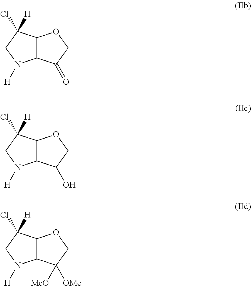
C12C(C(=O)CO1)N([H])CC2(Cl)[H].C12C(C(O)CO1)N([H])CC2(Cl)[H].C12C(C([OMe])([MeO])CO1)N([H])CC2(Cl)[H]
